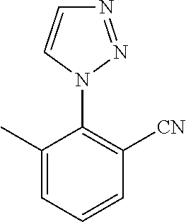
C1(C)=CC=CC([CN])=C1N1N=NC=C1
